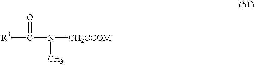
[R3]C(=O)N([CH2COOM])C
